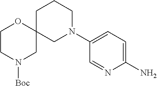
C12(CN(C3=CC=C(N)N=C3)CCC1)OCCN([Boc])C2
